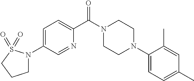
C1=C(N2CCCS2(=O)=O)C=NC(C(N2CCN(C3=CC=C(C)C=C3C)CC2)=O)=C1
